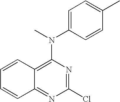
C1=CC2=C(N(C)C3=CC=C(C)C=C3)N=C(Cl)N=C2C=C1
